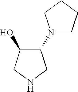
C1(N2CCCC2)C(O)CNC1
